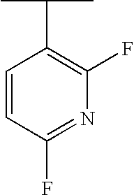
C1=CC(F)=NC(F)=C1C(C)C
